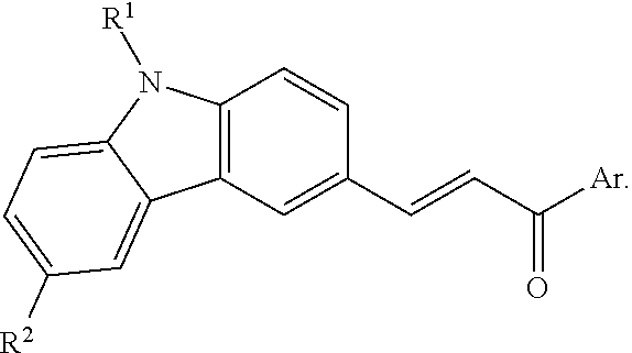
C12=C(C=C(C=CC([Ar])=O)C=C1)C1=CC([R2])=CC=C1N2[R1]
